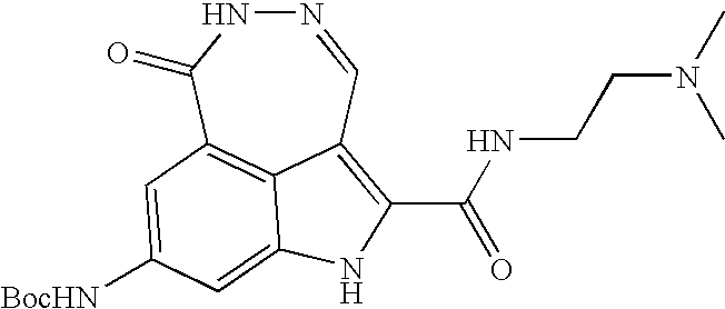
[BocHN]C1=CC2=C3C(=C(C(=O)NCCN(C)C)NC3=C1)C=NNC2=O
